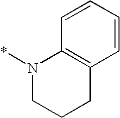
N1(*)CCCC2=C1C=CC=C2
